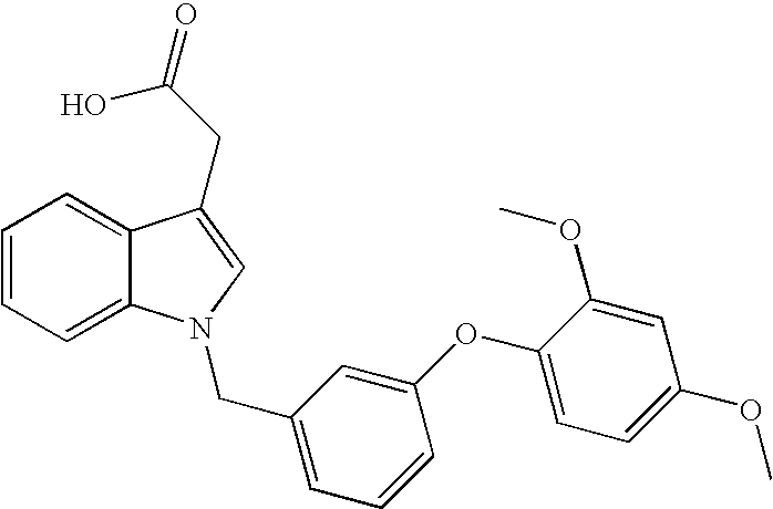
C1=CC=C2C(=C1)C(CC(O)=O)=CN2CC1=CC=CC(OC2=CC=C(OC)C=C2OC)=C1
